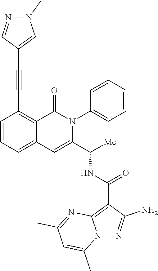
C1=CC=C2C(=C1C#CC1=CN(C)N=C1)C(=O)N(C1=CC=CC=C1)C(C([Me])NC(=O)C1=C3N(N=C1N)C(C)=CC(C)=N3)=C2
